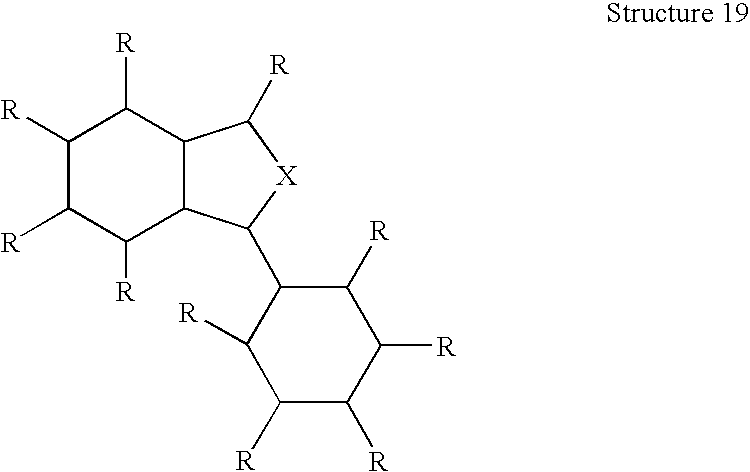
C1([R])C([R])C([R])C([R])C2C1C([R])[X]C2C1C([R])C([R])C([R])C([R])C1[R]
